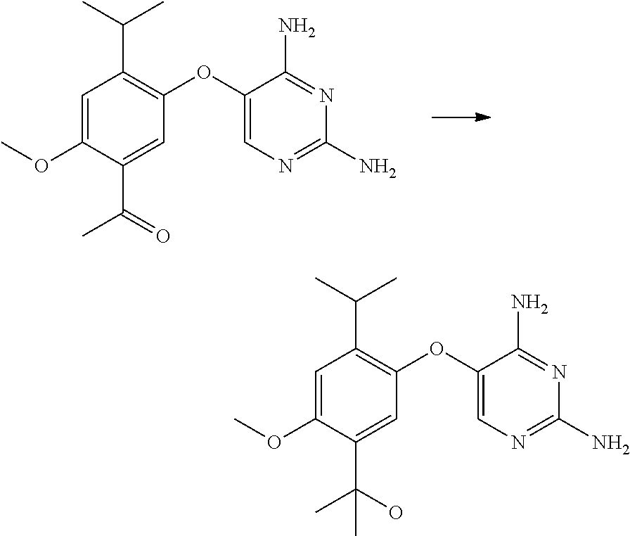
C1(OC)=CC(C(C)C)=C(OC2=CN=C(N)N=C2N)C=C1C(=O)C.C1(OC)=CC(C(C)C)=C(OC2=CN=C(N)N=C2N)C=C1C(O)(C)C
